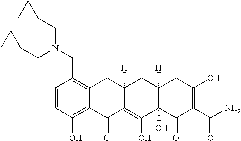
C1=CC(O)=C2C(=C1CN(CC1CC1)CC1CC1)CC1([H])C(=C(O)C3(O)C([H])(C1)CC(O)=C(C(N)=O)C3=O)C2=O
